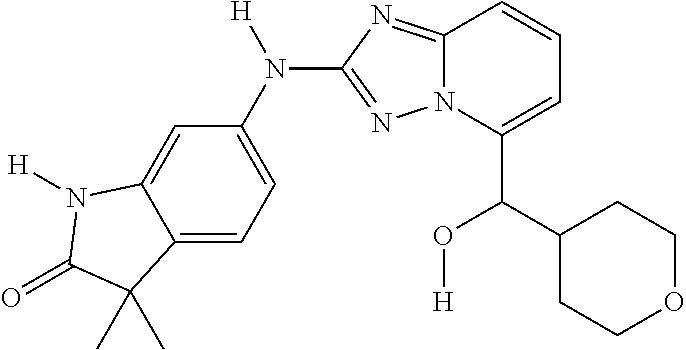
C12=CC=C(N([H])C3=NN4C(=N3)C=CC=C4C(C3CCOCC3)O[H])C=C1N([H])C(=O)C2(C)C
